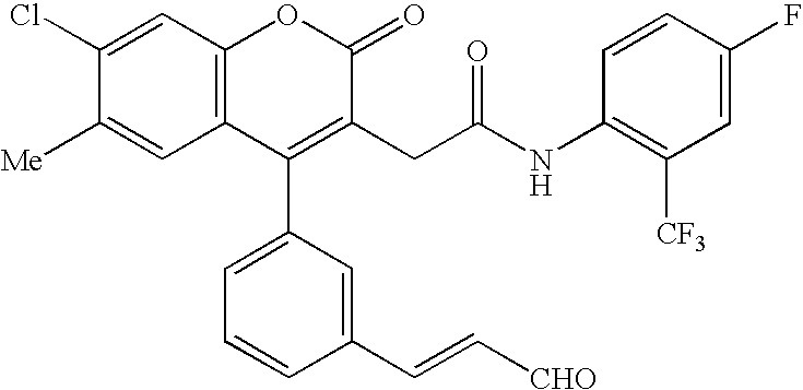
C12=C(C=C(Cl)C([Me])=C1)OC(=O)C(CC(NC1=C([CF3])C=C(F)C=C1)=O)=C2C1=CC=CC(C=C[CHO])=C1
